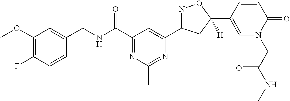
C1(OC)=C(F)C=CC(CNC(C2=NC(C)=NC(C3=NOC(C4=CN(CC(NC)=O)C(=O)C=C4)([H])C3)=C2)=O)=C1
